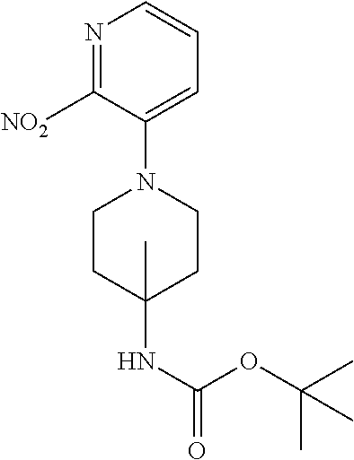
[NO2]C1=NC=CC=C1N1CCC(NC(=O)OC(C)(C)C)(C)CC1
